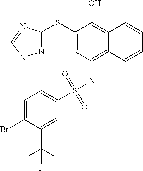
N1=C(SC2=CC(NS(C3=CC=C(Br)C(C(F)(F)F)=C3)(=O)=O)=C3C(=C2O)C=CC=C3)N=CN1
